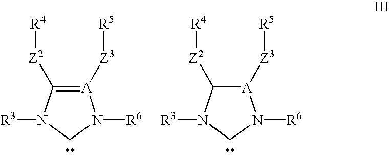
[A]1([Z3][R5])=C([Z2][R4])N([R3])CN1[R6].[A]1([Z3][R5])C([Z2][R4])N([R3])CN1[R6]
